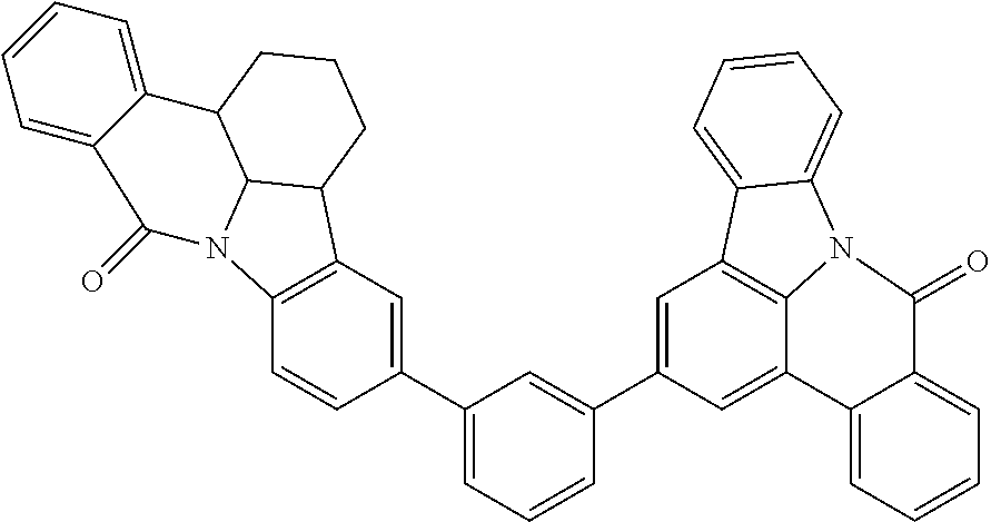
C1(C2=CC3=C(C=C2)N2C4C3CCCC4C3=CC=CC=C3C2=O)=CC=CC(C2=CC3=C4C(=C2)C2=CC=CC=C2C(=O)N4C2=CC=CC=C32)=C1
